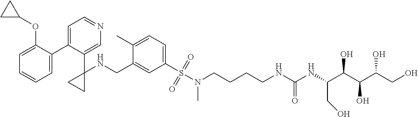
C1=C(C2=CC=NC=C2C2(NCC3=CC(S(N(CCCCNC(NC(C(C(C(CO)O)O)O)CO)=O)C)(=O)=O)=CC=C3C)CC2)C(OC2CC2)=CC=C1
